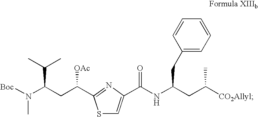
N(C(CC([CO2Allyl])C)CC1=CC=CC=C1)C(=O)C1=CSC(C(CC(N(C)[Boc])C(C)C)[OAc])=N1
